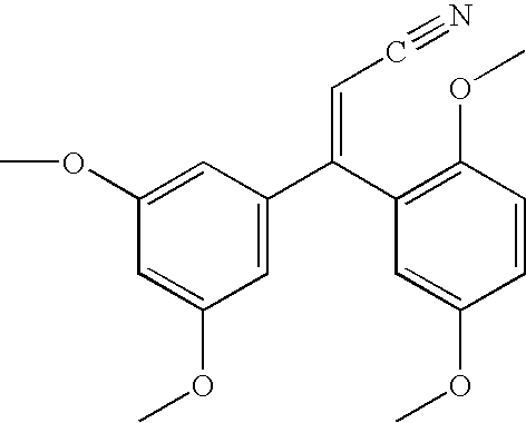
C1=C(OC)C=C(OC)C=C1C(C1=C(OC)C=CC(OC)=C1)=CC#N
